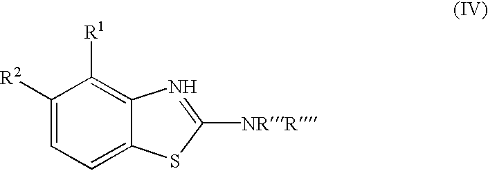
C1([R2])=CC=C2C(=C1[R1])N=C([NRR])S2
